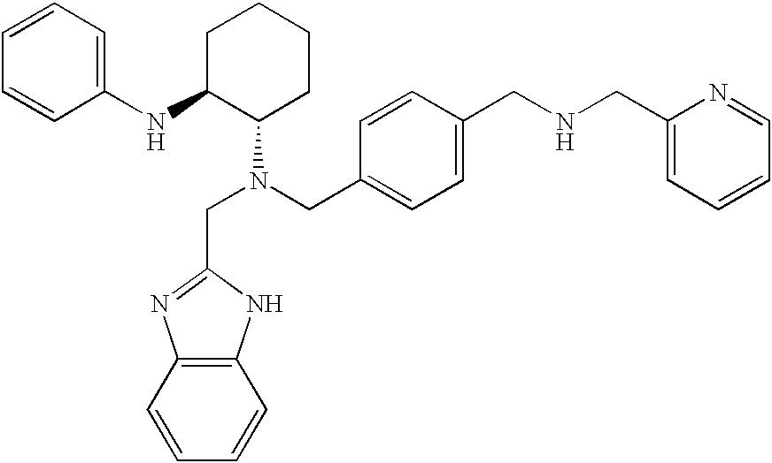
C1=CC(NC2C(N(CC3=NC4=C(N3)C=CC=C4)CC3=CC=C(CNCC4=CC=CC=N4)C=C3)CCCC2)=CC=C1
